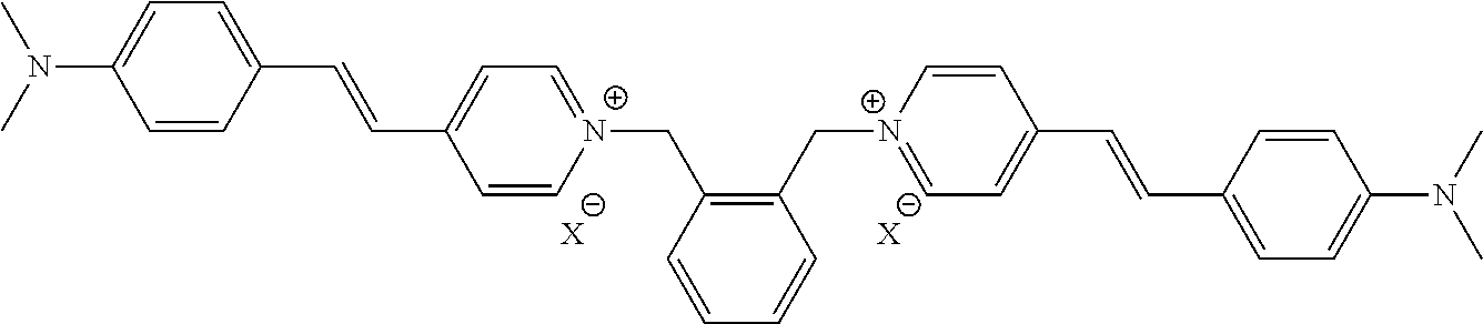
N(C)(C1=CC=C(C=CC2=CC=[N+](CC3=C(C[N+]4=CC=C(C=CC5=CC=C(N(C)C)C=C5)C=C4)C=CC=C3)C=C2)C=C1)C.[X].[X]
